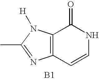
C12=C(N([H])C(C)=N1)C(=O)NC=C2.[B1]
